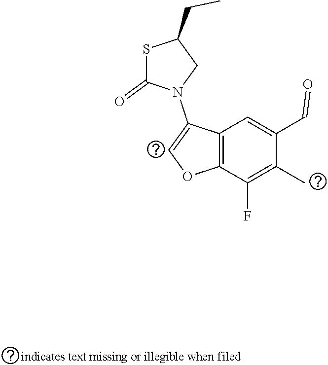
S1C(=O)N(C2=COC3=C2C=C(C=O)C(C)=C3F)CC1CC
